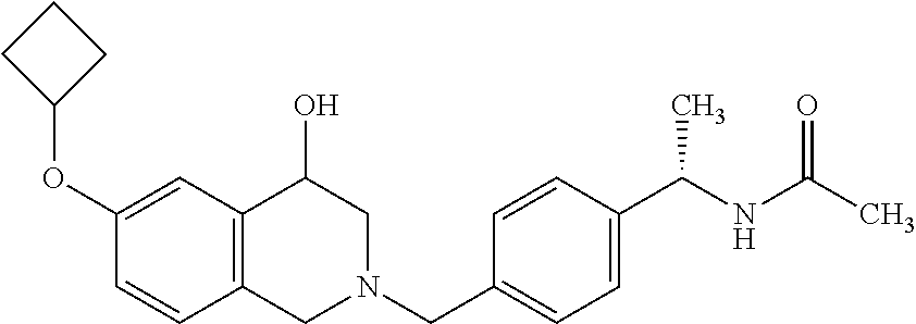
C1(OC2CCC2)=CC2=C(C=C1)CN(CC1=CC=C(C(NC(C)=O)C)C=C1)CC2O
